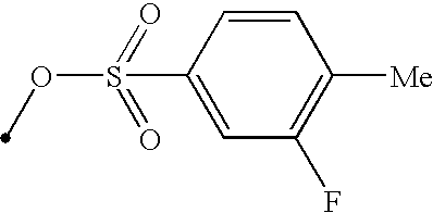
C1=CC(S(OC)(=O)=O)=CC(F)=C1[Me]
